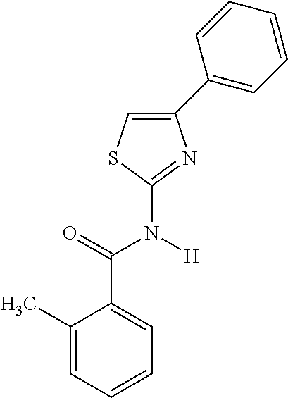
C1(C)=CC=CC=C1C(=O)N([H])C1=NC(C2=CC=CC=C2)=CS1
